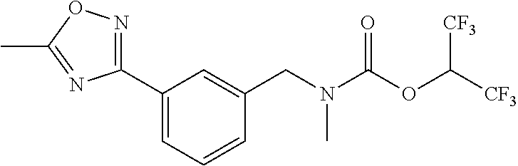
C1(C2=NOC(C)=N2)=CC=CC(CN(C(OC([CF3])[CF3])=O)C)=C1
